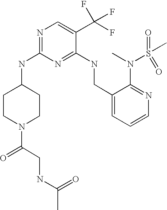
C1(CNC2=NC(NC3CCN(C(CNC(C)=O)=O)CC3)=NC=C2C(F)(F)F)=CC=CN=C1N(C)S(C)(=O)=O
